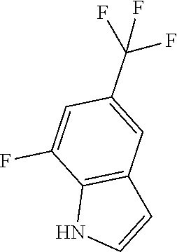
C12=C(C=CN1)C=C(C(F)(F)F)C=C2F
